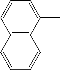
C1=CC=CC2=C1C=CC=C2C
